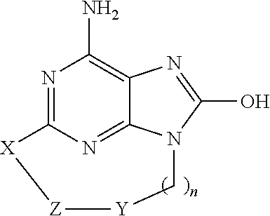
N1=C2N=C3C(=C1N)N=C(O)N3C[Y][Z][X]2
